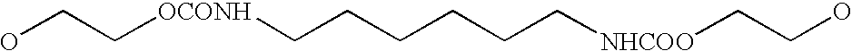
OCC[OCONH]CCCCCC[NHCOO]CCO
